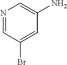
N1=CC(Br)=CC(N)=C1
